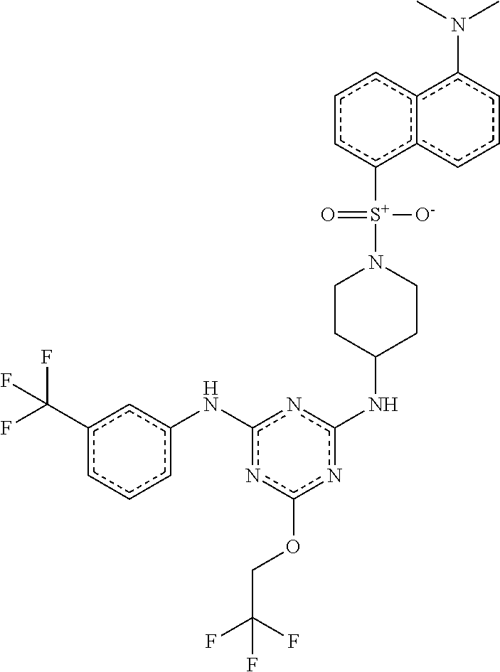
c1(C(F)(F)F)cccc(Nc2nc(OCC(F)(F)F)nc(NC3CCN([S+](c4c5c(ccc4)c(N(C)C)ccc5)([O-])=O)CC3)n2)c1
